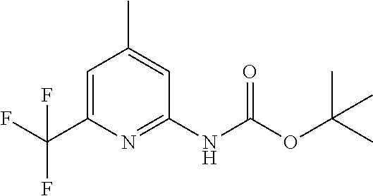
C1=C(C(F)(F)F)N=C(NC(=O)OC(C)(C)C)C=C1C
